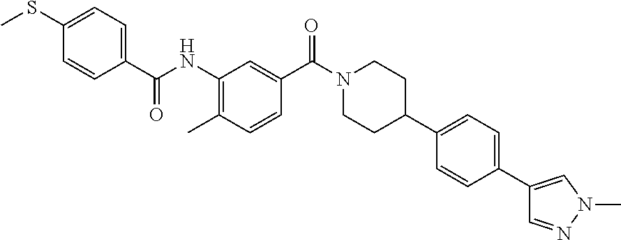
CC1=C(NC(C2=CC=C(SC)C=C2)=O)C=C(C(N2CCC(C3=CC=C(C4=CN(C)N=C4)C=C3)CC2)=O)C=C1
